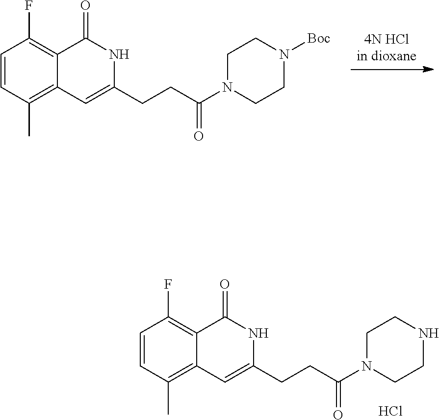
C1(CCC(N2CCN([Boc])CC2)=O)=CC2=C(C)C=CC(F)=C2C(=O)N1.C1(CCC(N2CCNCC2)=O)=CC2=C(C)C=CC(F)=C2C(=O)N1.Cl
